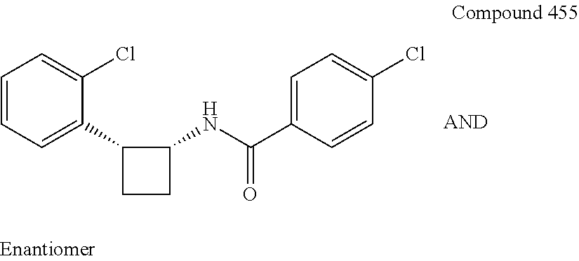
C1=CC=C(C2CCC2NC(=O)C2=CC=C(Cl)C=C2)C(Cl)=C1
